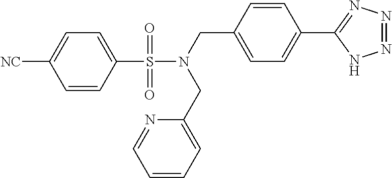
C1=CC(S(N(CC2=CC=C(C3=NN=NN3)C=C2)CC2=CC=CC=N2)(=O)=O)=CC=C1[NC]
